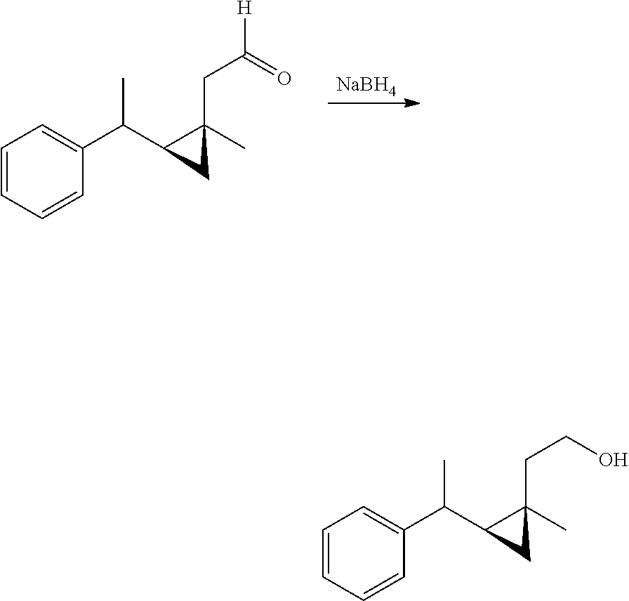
C1=CC=CC(C(C2C(C)(CC([H])=O)C2)C)=C1.[NaBH4].C1=CC=CC(C(C2C(C)(CCO)C2)C)=C1
